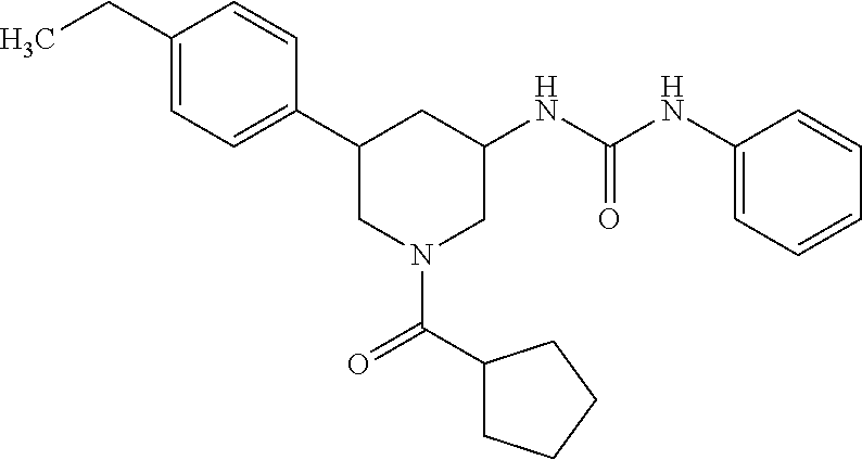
C1(C2CN(C(=O)C3CCCC3)CC(NC(=O)NC3=CC=CC=C3)C2)=CC=C(CC)C=C1
